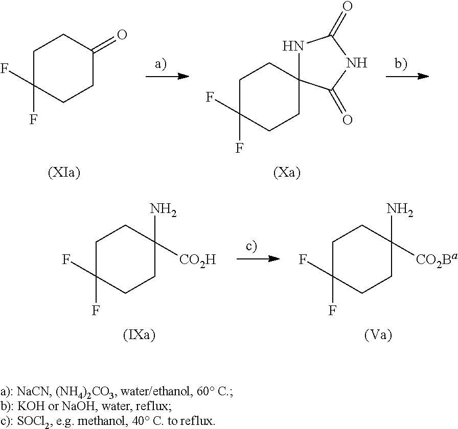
C1C(F)(F)CCC(=O)C1.C1C(F)(F)CCC2(C1)NC(=O)NC2=O.C1C(F)(F)CCC([CO2H])(N)C1.C1C(F)(F)CCC([CO2Ba])(N)C1
